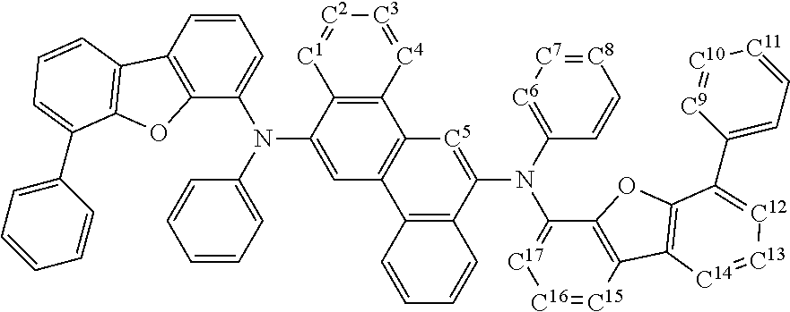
C1=CC2=C(C(N(C3=CC4=C(C5=C3[C1]=[C2][C3]=[C4]5)[C5]=C(N(C3=[C17][C16]=[C15]C5=C3OC3=C5[C14]=[C13][C12]=C3C3=CC=[C11][C10]=[C9]3)C3=[C6][C7]=[C8]C=C3)C3=C4C=CC=C3)C3=CC=CC=C3)=C1)OC1=C2C=CC=C1C1=CC=CC=C1
